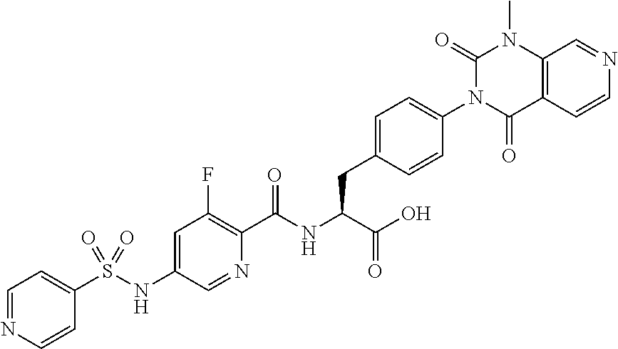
C1=CN=CC=C1S(NC1=CC(F)=C(C(NC(C(=O)O)CC2=CC=C(N3C(=O)C4=C(N(C)C3=O)C=NC=C4)C=C2)=O)N=C1)(=O)=O
